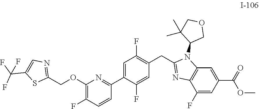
C1(OCC2=NC=C(C(F)(F)F)S2)=C(F)C=CC(C2=CC(F)=C(CC3=NC4=C(N3C3COCC3(C)C)C=C(C(OC)=O)C=C4F)C=C2F)=N1
